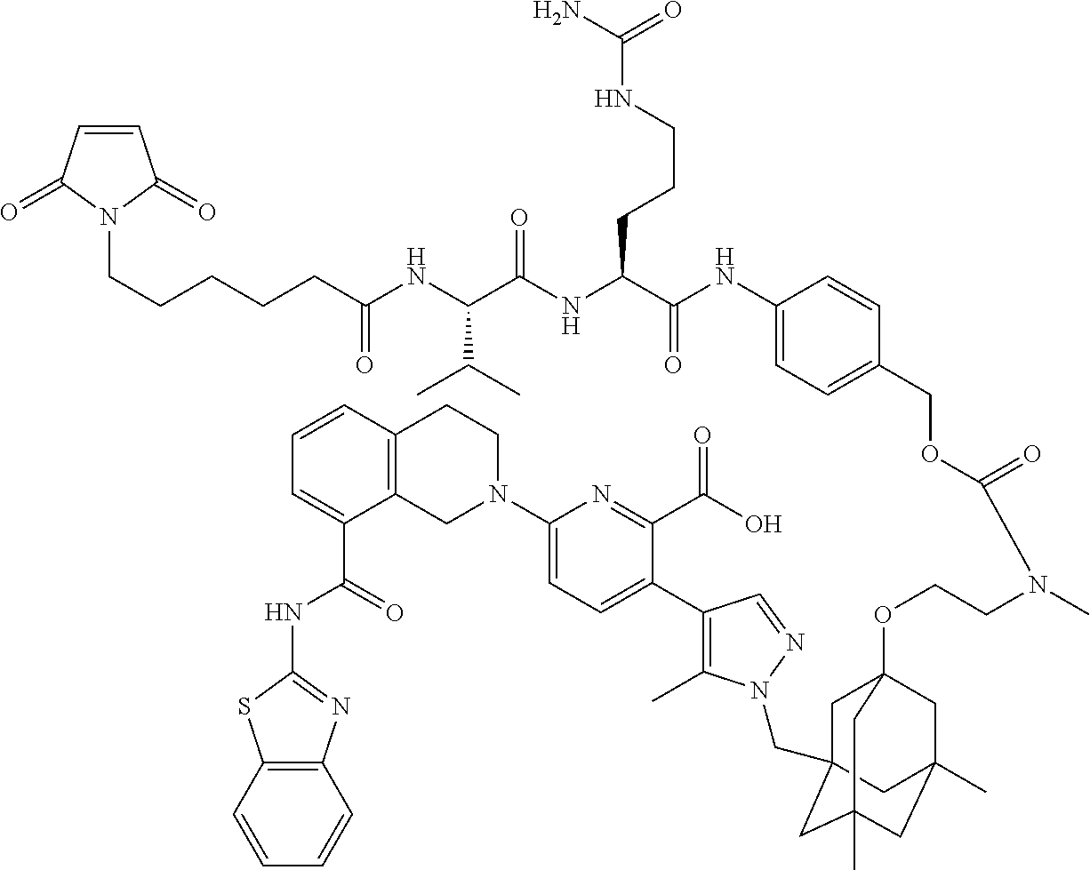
C1=CC(=O)N(CCCCCC(NC(C(NC(C(NC2=CC=C(COC(N(CCOC34CC5(CN6C(C)=C(C7=CC=C(N8CCC9=C(C8)C(C(=O)NC8=NC%10=C(C=CC=C%10)S8)=CC=C9)N=C7C(O)=O)C=N6)CC(C)(CC(C)(C3)C5)C4)C)=O)C=C2)=O)CCCNC(N)=O)=O)C(C)C)=O)C1=O
